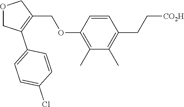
C1(COC2=C(C)C(C)=C(CC[CO2H])C=C2)=C(C2=CC=C(Cl)C=C2)COC1
